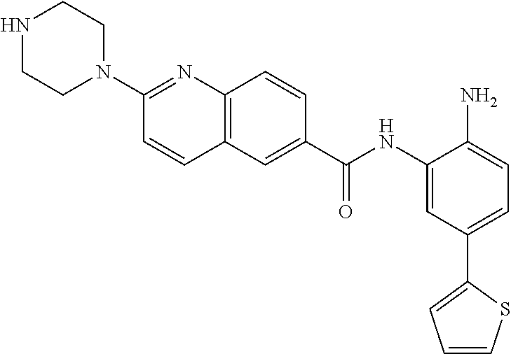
C1(NC(=O)C2=CC3=C(C=C2)N=C(N2CCNCC2)C=C3)=CC(C2=CC=CS2)=CC=C1N
